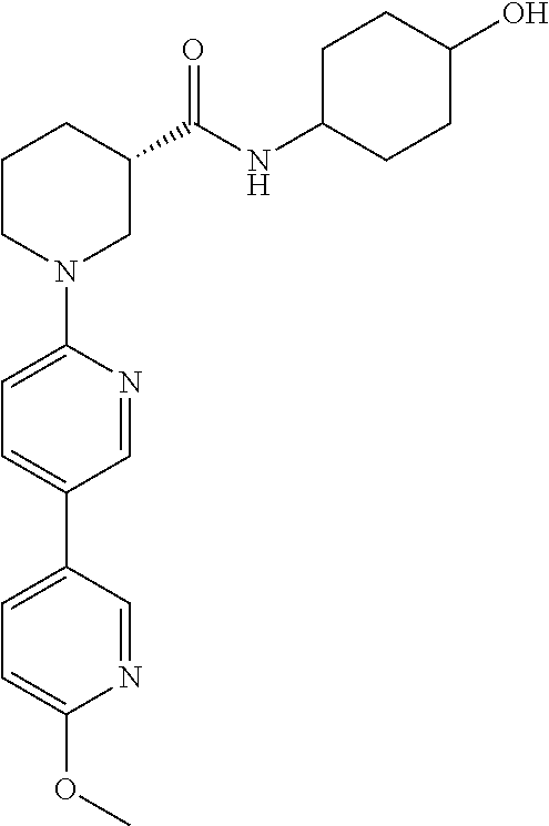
C1=NC(N2CC(C(NC3CCC(O)CC3)=O)CCC2)=CC=C1C1=CC=C(OC)N=C1
